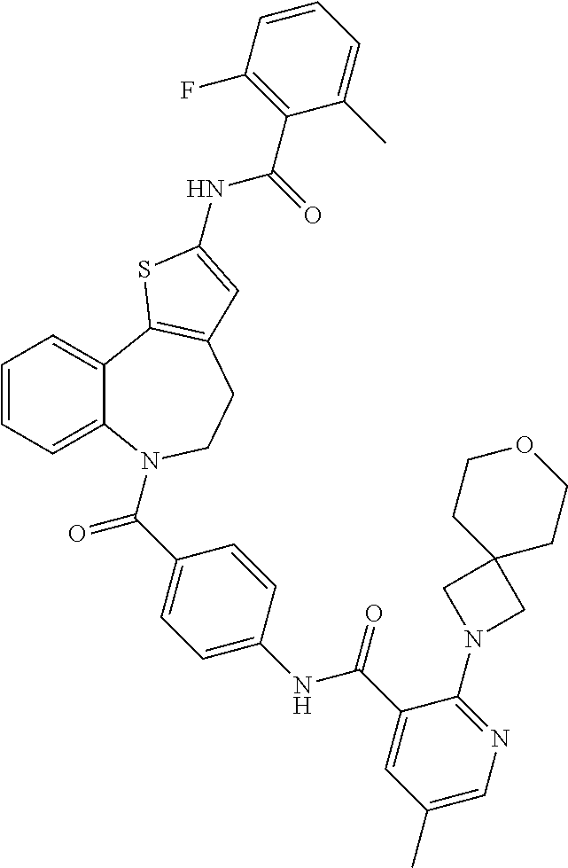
C1=CC=C2C(=C1)C1=C(CCN2C(=O)C2=CC=C(NC(=O)C3=CC(C)=CN=C3N3CC4(C3)CCOCC4)C=C2)C=C(NC(C2=C(F)C=CC=C2C)=O)S1
